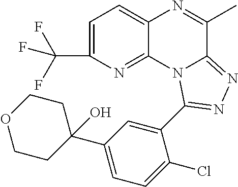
C1=C(C(F)(F)F)N=C2C(=C1)N=C(C)C1=NN=C(C3=CC(C4(O)CCOCC4)=CC=C3Cl)N21
